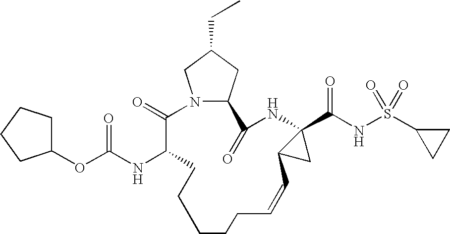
N12C(CC(CC)C1)C(=O)NC1(C(NS(=O)(=O)C3CC3)=O)C(C1)C=CCCCCCC(NC(OC1CCCC1)=O)C2=O
